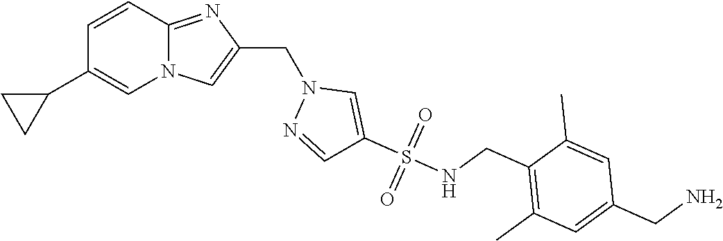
N12C(=NC(CN3N=CC(S(NCC4=C(C)C=C(CN)C=C4C)(=O)=O)=C3)=C1)C=CC(C1CC1)=C2
